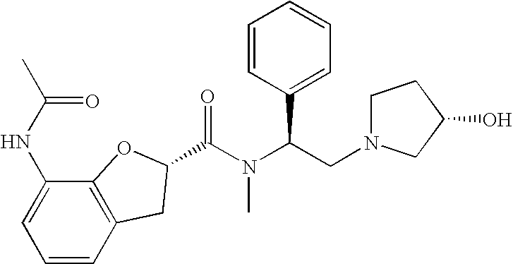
C(N(C(CN1CCC(O)C1)C1=CC=CC=C1)C)(=O)C1CC2=C(C(NC(C)=O)=CC=C2)O1
